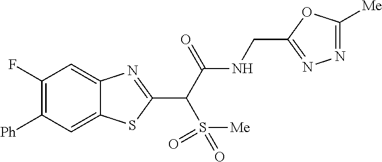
C1(F)=C([Ph])C=C2C(=C1)N=C(C(C(NCC1=NN=C([Me])O1)=O)S([Me])(=O)=O)S2
